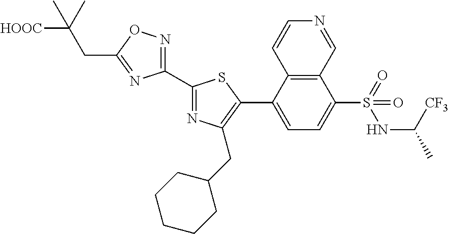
C1(C2=NC(CC3CCCCC3)=C(C3=CC=C(S(=O)(NC([CF3])C)=O)C4=C3C=CN=C4)S2)=NOC(CC(C)([HOOC])C)=N1
